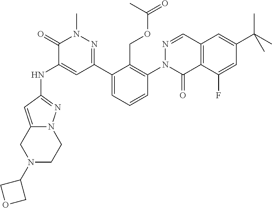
N(C1=CC(C2=CC=CC(N3C(=O)C4=C(C=N3)C=C(C(C)(C)C)C=C4F)=C2COC(=O)C)=NN(C)C1=O)C1=NN2C(=C1)CN(C1COC1)CC2
